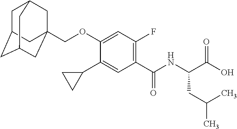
C1C2CC3CC(COC4=CC(F)=C(C(=O)NC(C(O)=O)CC(C)C)C=C4C4CC4)(CC1C3)C2
